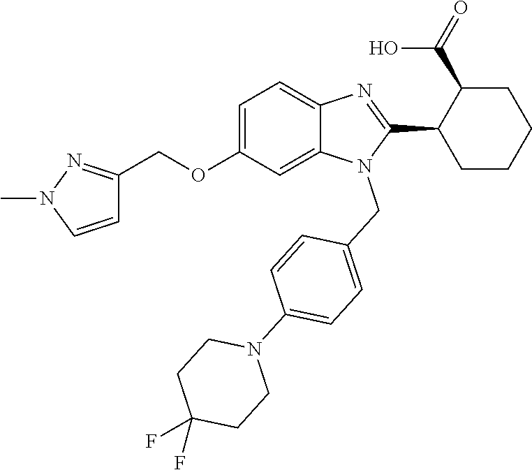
C1=C(OCC2=NN(C)C=C2)C=C2C(=C1)N=C(C1CCCCC1C(O)=O)N2CC1=CC=C(N2CCC(F)(F)CC2)C=C1
